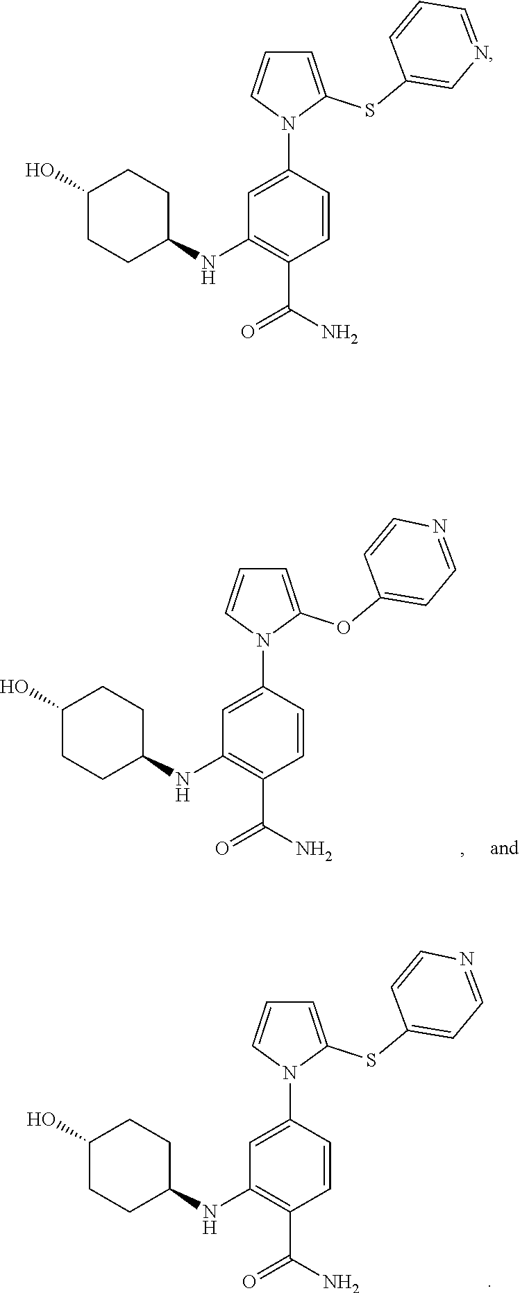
C1=C(N2C(OC3=CC=NC=C3)=CC=C2)C=CC(C(N)=O)=C1NC1CCC(O)CC1.C1=C(N2C(SC3=CC=NC=C3)=CC=C2)C=CC(C(N)=O)=C1NC1CCC(O)CC1.C1=C(N2C(SC3=CN=CC=C3)=CC=C2)C=CC(C(N)=O)=C1NC1CCC(O)CC1
